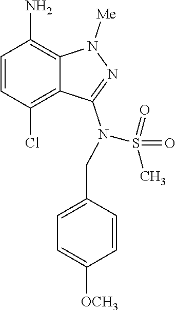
C1=CC(Cl)=C2C(=C1N)N([Me])N=C2N(CC1=CC=C([OCH3])C=C1)S(=O)(=O)C
